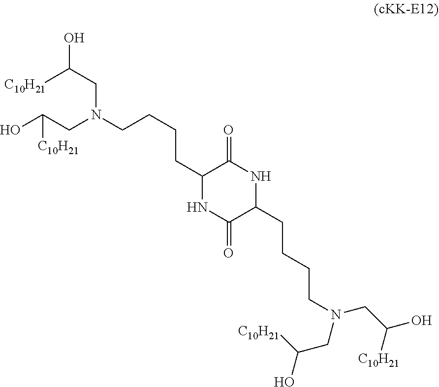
C1(CCCCN(CC(O)[C10H21])CC(O)[C10H21])NC(=O)C(CCCCN(CC(O)[C10H21])CC(O)[C10H21])NC1=O
